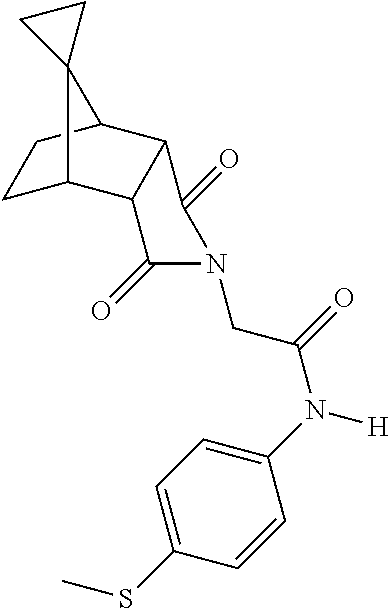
C1(N([H])C(=O)CN2C(=O)C3C(C4CCC3C43CC3)C2=O)=CC=C(SC)C=C1
